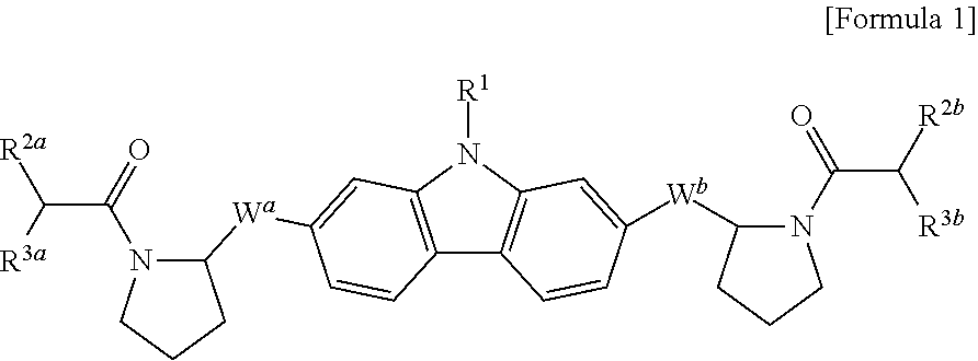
C12=C(N([R1])C3=C1C=CC([Wb]C1N(C(=O)C([R2b])[R3b])CCC1)=C3)C=C([Wa]C1N(C(=O)C([R3a])[R2a])CCC1)C=C2
